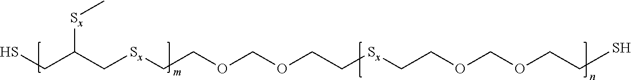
C(C(C[Sx]CCOCOCC[Sx]CCOCOCCS)[Sx]C)S
